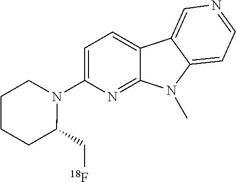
N1(C2=CC=C3C(=N2)N(C)C2=CC=NC=C32)CCCCC1C[18F]
